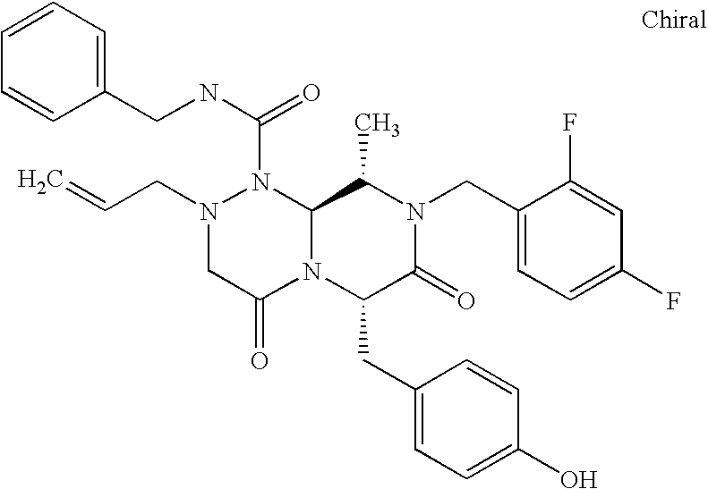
N1(C(NCC2=CC=CC=C2)=O)N(CC=C)CC(=O)N2C1C(C)N(CC1=CC=C(F)C=C1F)C(=O)C2CC1=CC=C(O)C=C1
